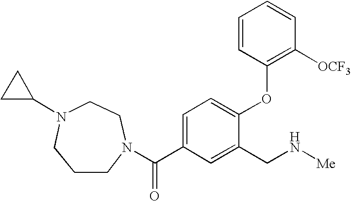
N1(C(C2=CC=C(OC3=C([OCF3])C=CC=C3)C(CN[Me])=C2)=O)CCN(C2CC2)CCC1
